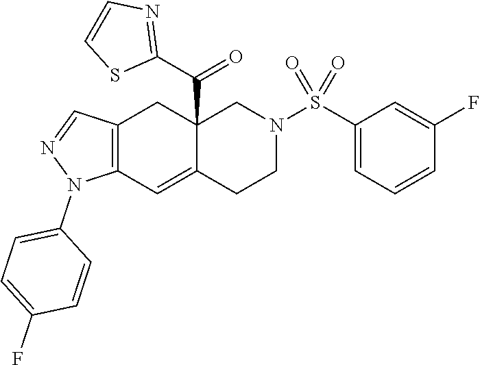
C12=C(C=C3C(C(C4=NC=CS4)=O)(C1)CN(S(C1=CC=CC(F)=C1)(=O)=O)CC3)N(C1=CC=C(F)C=C1)N=C2
